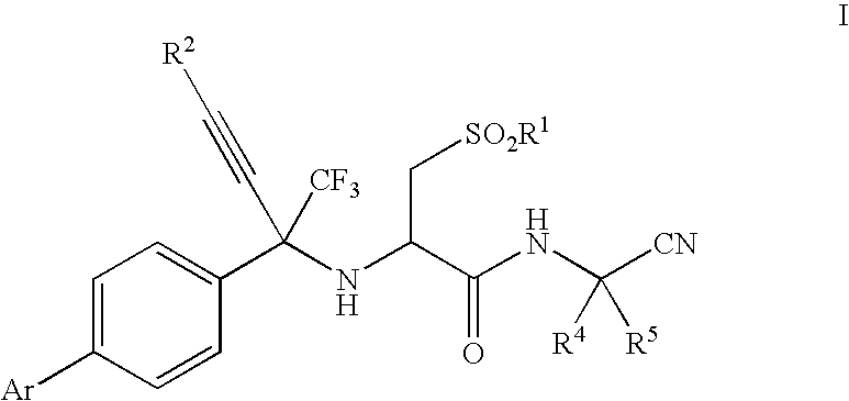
C1=C([Ar])C=CC(C(NC(C(NC([CN])([R4])[R5])=O)C[SO2R1])([CF3])C#C[R2])=C1
